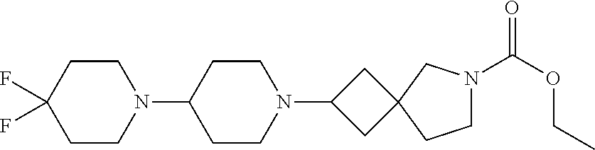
N1(C2CCN(C3CC4(C3)CCN(C(OCC)=O)C4)CC2)CCC(F)(F)CC1
